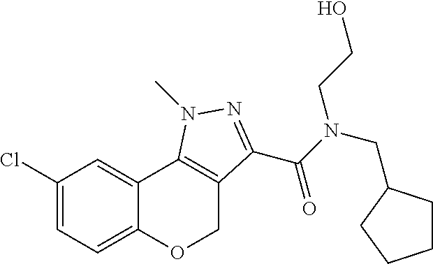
C1(Cl)=CC=C2C(=C1)C1=C(CO2)C(C(N(CC2CCCC2)CCO)=O)=NN1C
